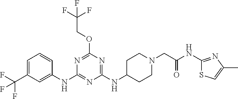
C1=C(C(F)(F)F)C=C(NC2=NC(NC3CCN(CC(=O)NC4=NC(C)=CS4)CC3)=NC(OCC(F)(F)F)=N2)C=C1
